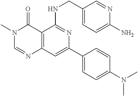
C12=C(C=C(C3=CC=C(N(C)C)C=C3)N=C1NCC1=CC=C(N)N=C1)N=CN(C)C2=O
